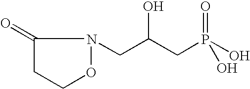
C1(=O)CCON1CC(CP(O)(=O)O)O
